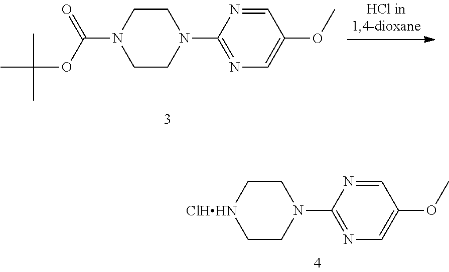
C1C[ClHHN]CCN1C1=NC=C(OC)C=N1.C1CN(C(OC(C)(C)C)=O)CCN1C1=NC=C(OC)C=N1
